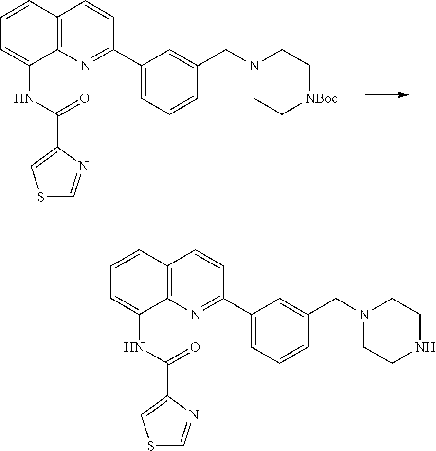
C12=C(N=C(C3=CC=CC(CN4CC[NBoc]CC4)=C3)C=C1)C(NC(=O)C1=CSC=N1)=CC=C2.C12=C(N=C(C3=CC=CC(CN4CCNCC4)=C3)C=C1)C(NC(=O)C1=CSC=N1)=CC=C2
